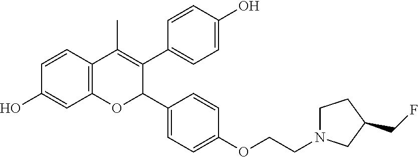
C12=C(C=CC(O)=C1)C(C)=C(C1=CC=C(O)C=C1)C(C1=CC=C(OCCN3CCC(CF)C3)C=C1)O2
